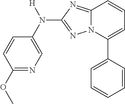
C1(OC)=NC=C(N(C2=NN3C(=N2)C=CC=C3C2=CC=CC=C2)[H])C=C1
